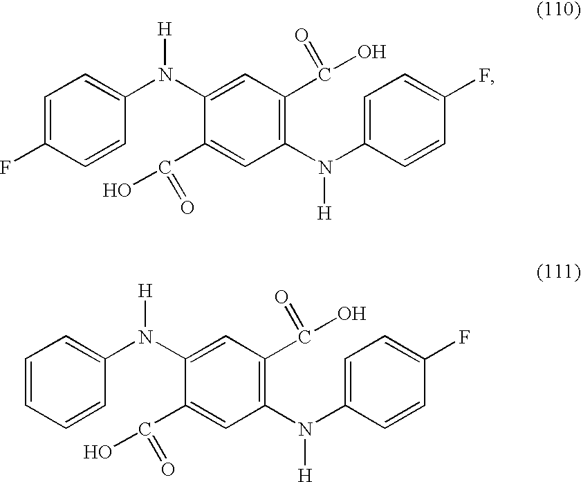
C1=CC(F)=CC=C1N(C1=CC(C(=O)O)=C(N(C2=CC=C(F)C=C2)[H])C=C1C(O)=O)[H].C1=CC=CC=C1N(C1=CC(C(=O)O)=C(N(C2=CC=C(F)C=C2)[H])C=C1C(O)=O)[H]
